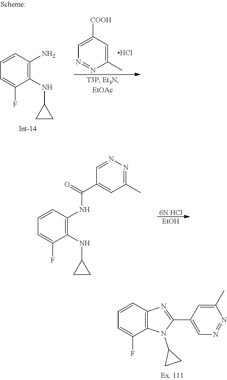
C1=C([COOH])C=C(C)N=N1.Cl.C1=CC(N)=C(NC2CC2)C(F)=C1.C1=CC(NC(C2=CC(C)=NN=C2)=O)=C(NC2CC2)C(F)=C1.[EtOH].[6N HCl].C1=CC2=C(C(F)=C1)N(C1CC1)C(C1=CN=NC(C)=C1)=N2
